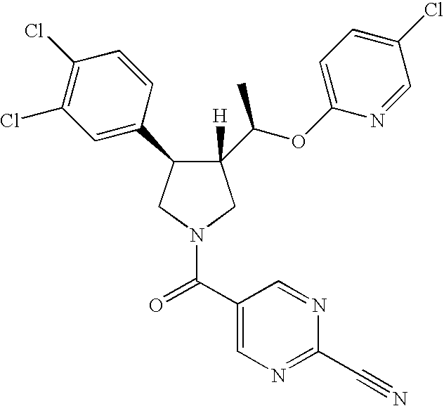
C1([H])(C(OC2=CC=C(Cl)C=N2)C)C(C2=CC(Cl)=C(Cl)C=C2)CN(C(C2=CN=C(C#N)N=C2)=O)C1
